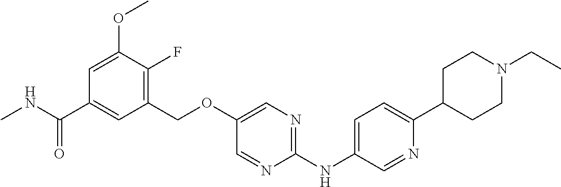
C1(COC2=CN=C(NC3=CC=C(C4CCN(CC)CC4)N=C3)N=C2)=C(F)C(OC)=CC(C(NC)=O)=C1
